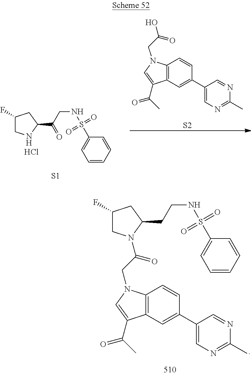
C1(F)CNC(C(CNS(C2=CC=CC=C2)(=O)=O)=O)C1.Cl.[S1].C12=C(C=C(C3=CN=C(C)N=C3)C=C1)C(C(=O)C)=CN2CC(=O)O.[S2].C1(F)CN(C(=O)CN2C3=C(C(C(=O)C)=C2)C=C(C2=CN=C(C)N=C2)C=C3)C(CCNS(C2=CC=CC=C2)(=O)=O)C1
